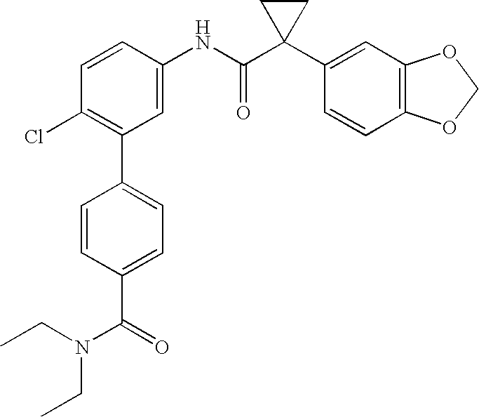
C1(NC(C2(C3=CC4=C(C=C3)OCO4)CC2)=O)=CC(C2=CC=C(C(N(CC)CC)=O)C=C2)=C(Cl)C=C1
